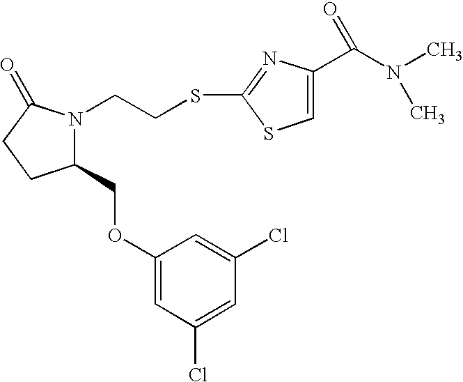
C1(COC2=CC(Cl)=CC(Cl)=C2)N(CCSC2=NC(C(N(C)C)=O)=CS2)C(=O)CC1
